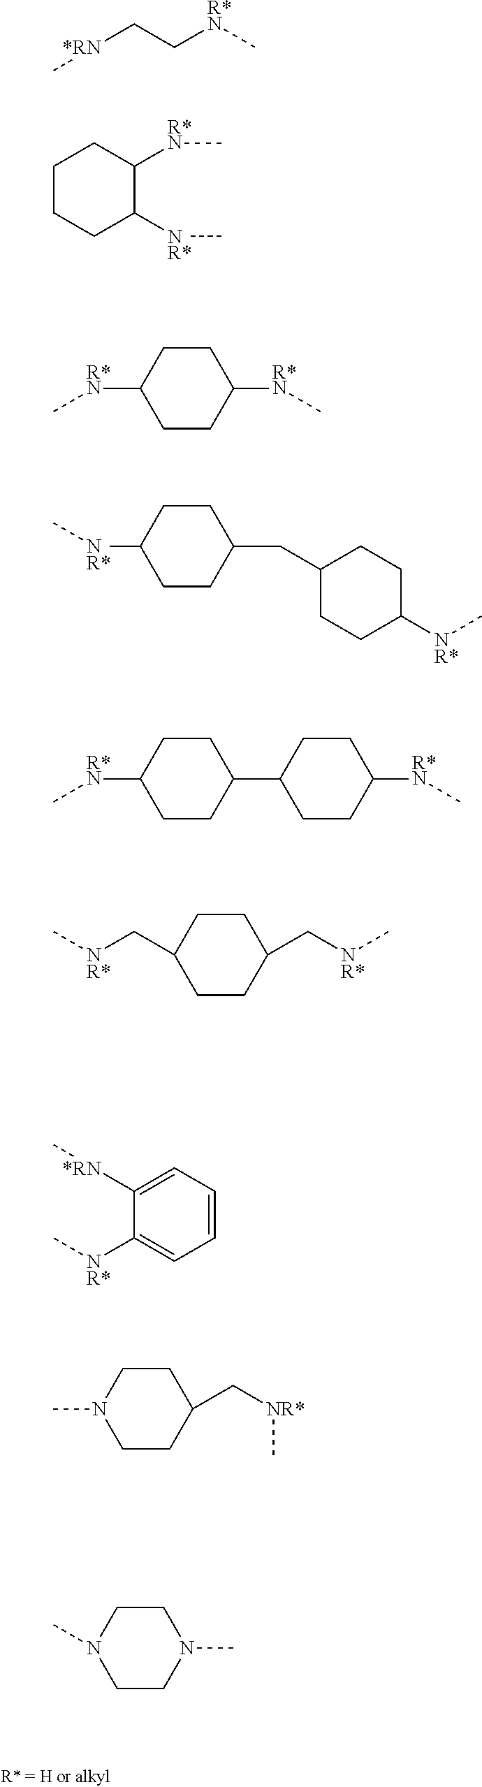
C[*RN]CC[R*N]C.C1CCC([NR*]C)C([R*N]C)C1.C1CC([R*N]C)CCC1[R*N]C.C[NR*]C1CCC(CC2CCC([NR*]C)CC2)CC1.C[R*N]C1CCC(C2CCC([R*N]C)CC2)CC1.C[NR*]CC1CCC(C[NR*]C)CC1.C1([*RN]C)=CC=CC=C1[NR*]C.CN1CCC(C[NR*]C)CC1.C1CN(C)CCN1C
